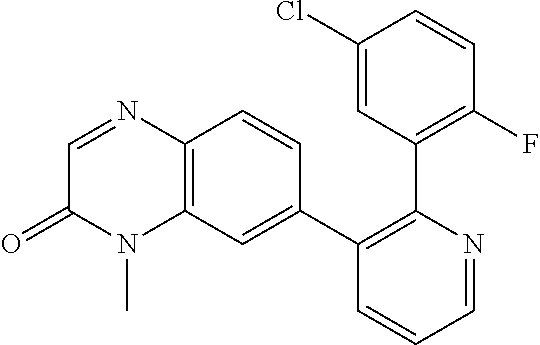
C1(Cl)=CC(C2=C(C3=CC4=C(C=C3)N=CC(=O)N4C)C=CC=N2)=C(F)C=C1
